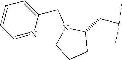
N1(CC2=CC=CC=N2)CCCC1CC(C)C
